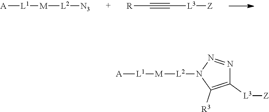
[A][L1][M][L2][N3].[R]C#C[L3][Z].[A][L1][M][L2]N1C([R3])=C([L3][Z])N=N1
